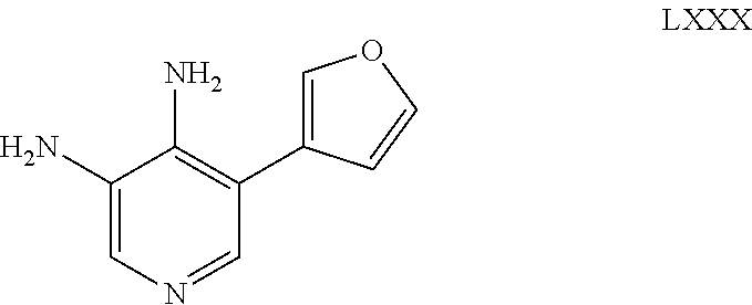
C1(N)=CN=CC(C2=COC=C2)=C1N
